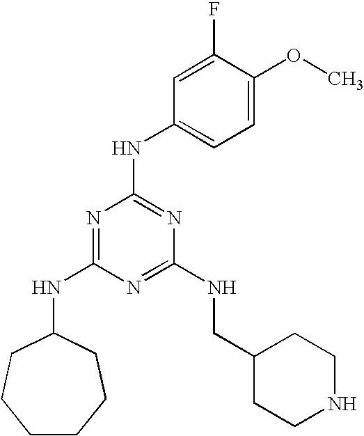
C1CCCC(NC2=NC(NC3=CC=C(OC)C(F)=C3)=NC(NCC3CCNCC3)=N2)CC1
